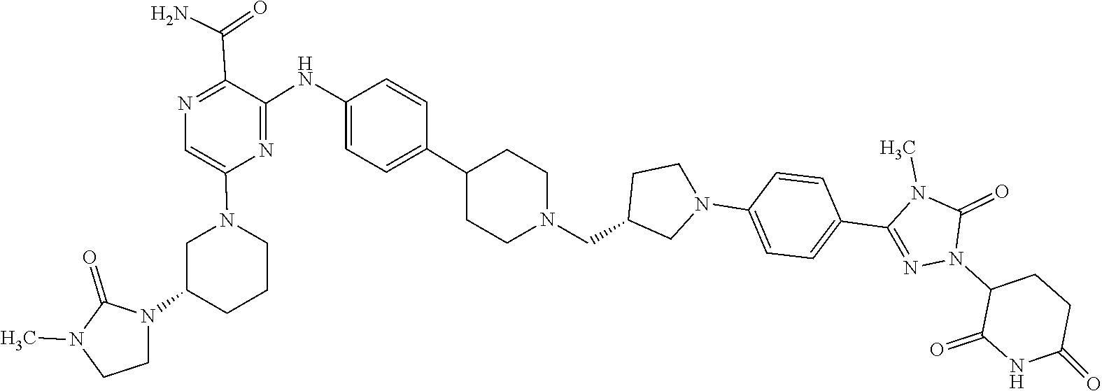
O=C1N(C)CCN1C1CN(C2=CN=C(C(N)=O)C(NC3=CC=C(C4CCN(CC5CCN(C6=CC=C(C7=NN(C8CCC(=O)NC8=O)C(=O)N7C)C=C6)C5)CC4)C=C3)=N2)CCC1
